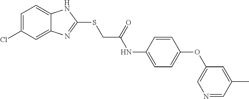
C12=CC(Cl)=CC=C1NC(SCC(NC1=CC=C(OC3=CN=CC(C)=C3)C=C1)=O)=N2
